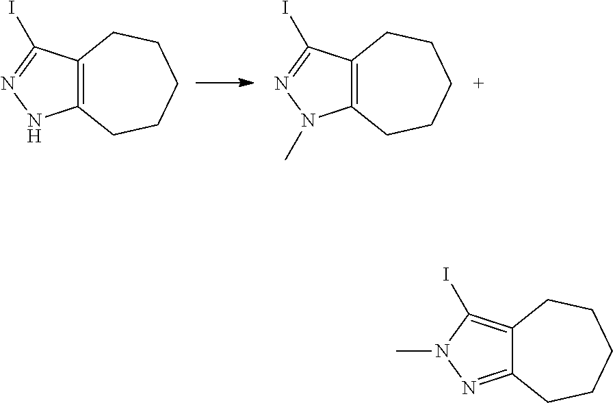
C12=C(CCCCC1)NN=C2I.C12=C(CCCCC1)N(C)N=C2I.C12=C(I)N(C)N=C1CCCCC2
